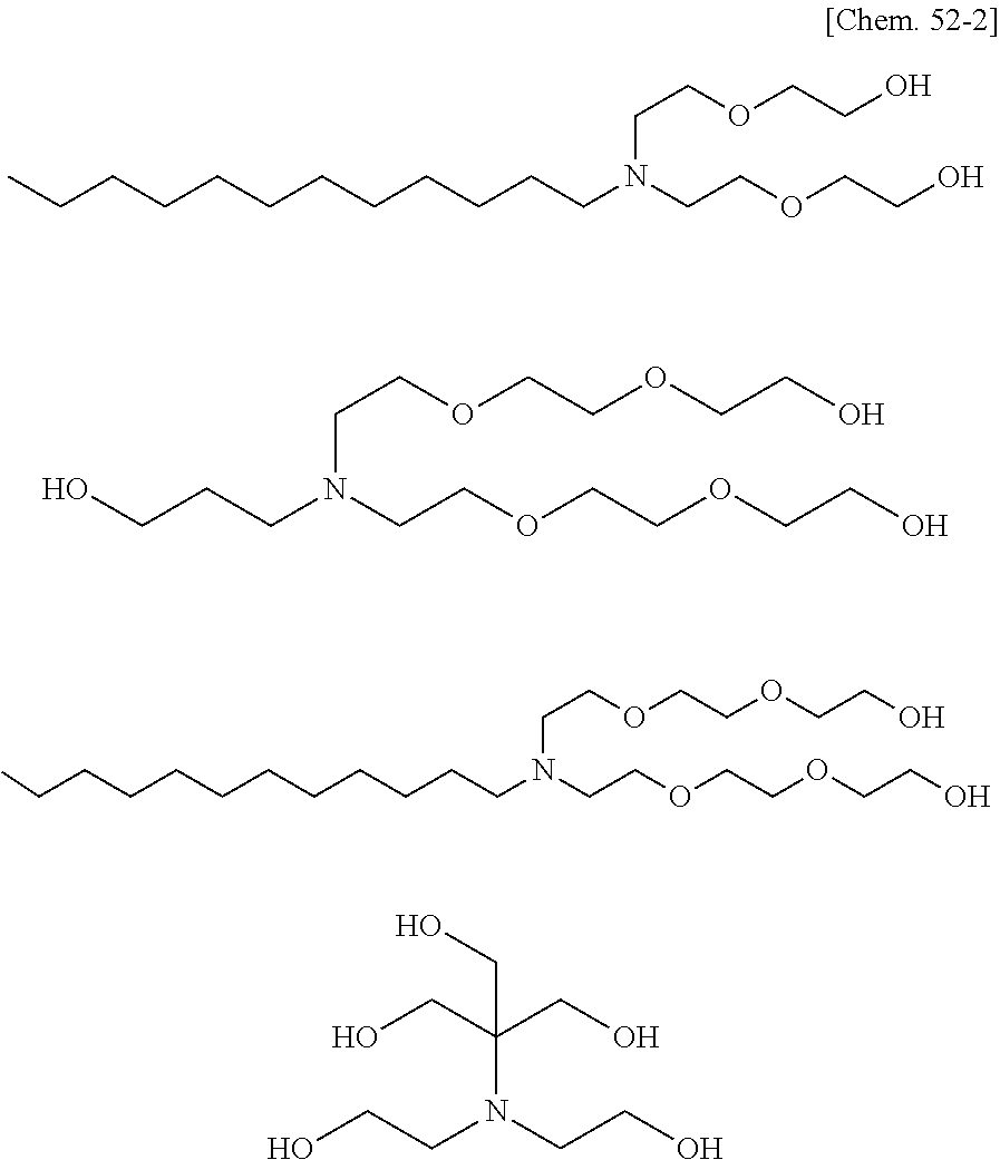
C(N(CCOCCO)CCCCCCCCCCCC)COCCO.C(N(CCOCCOCCO)CCCCCCCCCCCC)COCCOCCO.C(N(CCOCCOCCO)CCCO)COCCOCCO.C(N(CCO)CCO)(CO)(CO)CO
